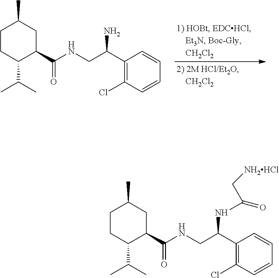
C1CC(C(C)C)C(C(NCC(C2=C(Cl)C=CC=C2)N)=O)CC1C.C1CC(C(C)C)C(C(NCC(NC(C[NH2HCl])=O)C2=C(Cl)C=CC=C2)=O)CC1C
